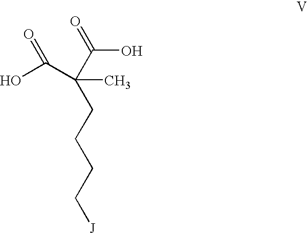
OC(=O)C(C(O)=O)(C)CCCC[J]
